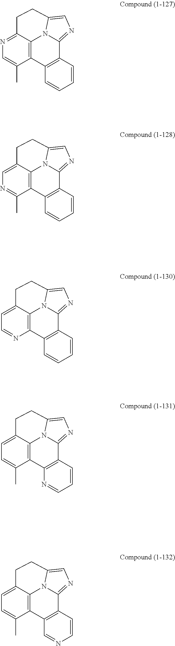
C12=C(C=CC=C1)C1=NC=C3N1C1=C2C(C)=CN=C1CC3.C12=C(C=CC=C1)C1=NC=C3N1C1=C2C(C)=NC=C1CC3.C12=C(C=CC=C1)C1=NC=C3N1C1=C2N=CC=C1CC3.C12=C(C=CC=N1)C1=NC=C3N1C1=C2C(C)=CC=C1CC3.C12=C(C=CN=C1)C1=NC=C3N1C1=C2C(C)=CC=C1CC3
